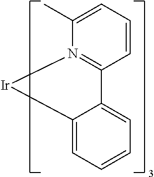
C12=CC=CC=C1C1=N(C(C)=CC=C1)[Ir]2
